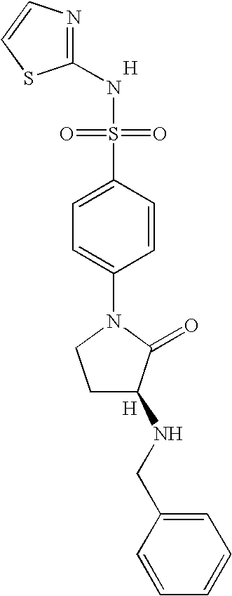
[H].N1=C(NS(=O)(=O)C2=CC=C(N3CCC(NCC4=CC=CC=C4)C3=O)C=C2)SC=C1.[H]
